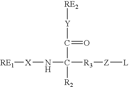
[RE1][X]NC([R2])(C(=O)[Y][RE2])[R3][Z][L]
